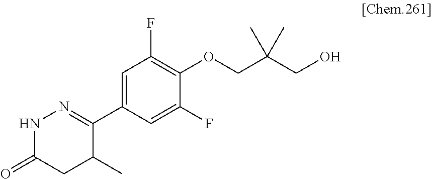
C1=C(C2=NNC(=O)CC2C)C=C(F)C(OCC(CO)(C)C)=C1F
